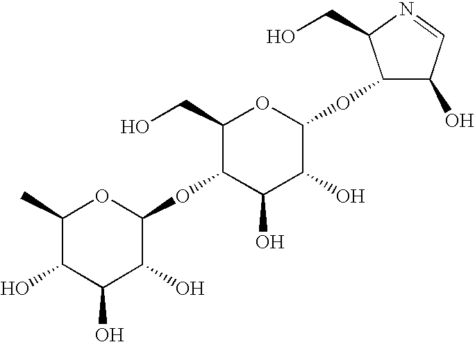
C1(C)C(O)C(O)C(O)C(OC2C(O)C(O)C(OC3C(O)C=NC3CO)OC2CO)O1
